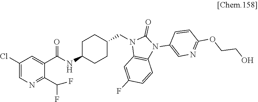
C1(Cl)=CN=C(C(F)F)C(C(NC2CCC(CN3C4=C(N(C5=CN=C(OCCO)C=C5)C3=O)C=CC(F)=C4)CC2)=O)=C1
